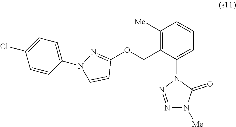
C1([Me])=C(COC2=NN(C3=CC=C(Cl)C=C3)C=C2)C(N2N=NN([Me])C2=O)=CC=C1
